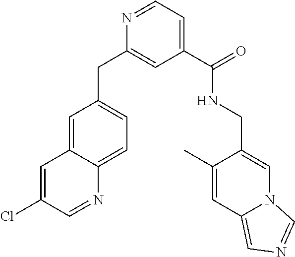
N1=CC=C(C(=O)NCC2=CN3C(=CN=C3)C=C2C)C=C1CC1=CC=C2C(=C1)C=C(Cl)C=N2
